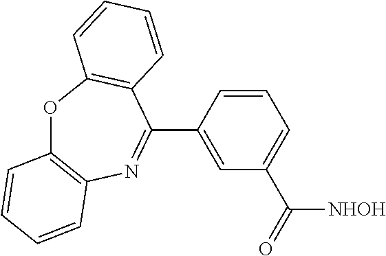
O1C2=C(N=C(C3=CC(C(=O)[NHOH])=CC=C3)C3=C1C=CC=C3)C=CC=C2
